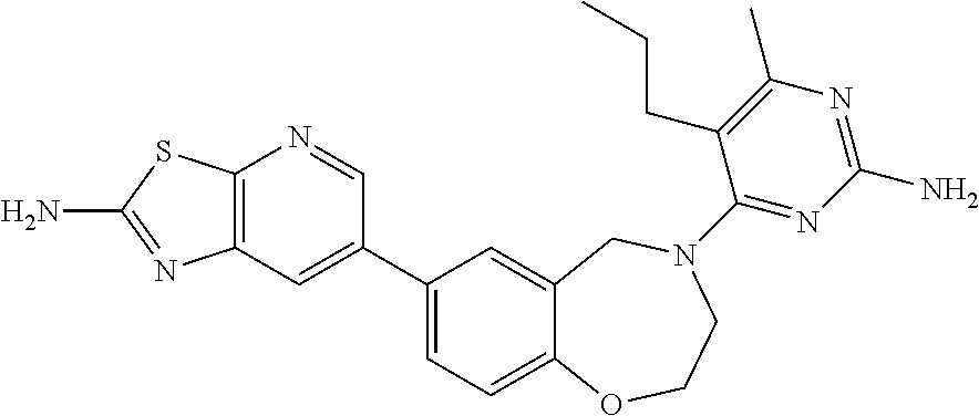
C12=C(C=C(C3=CC=C4C(=C3)CN(C3=NC(N)=NC(C)=C3CCC)CCO4)C=N1)N=C(N)S2
